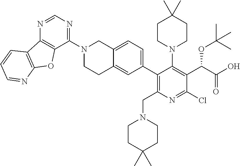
N1(C2=NC=NC3=C2OC2=C3C=CC=N2)CCC2=CC(C3=C(CN4CCC(C)(C)CC4)N=C(Cl)C(C(C(O)=O)OC(C)(C)C)=C3N3CCC(C)(C)CC3)=CC=C2C1
